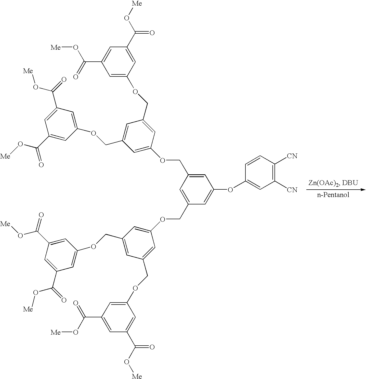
C1=C(COC2=CC(COC3=CC(C(=O)O[Me])=CC(C(O[Me])=O)=C3)=CC(COC3=CC(C(=O)O[Me])=CC(C(O[Me])=O)=C3)=C2)C=C(COC2=CC(COC3=CC(C(=O)O[Me])=CC(C(=O)O[Me])=C3)=CC(COC3=CC(C(O[Me])=O)=CC(C(O[Me])=O)=C3)=C2)C=C1OC1=CC([CN])=C([CN])C=C1
